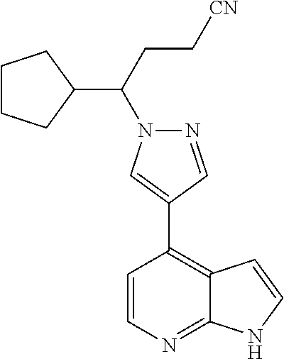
C1=CC(C2=CN(C(CC[CN])C3CCCC3)N=C2)=C2C(=N1)NC=C2
